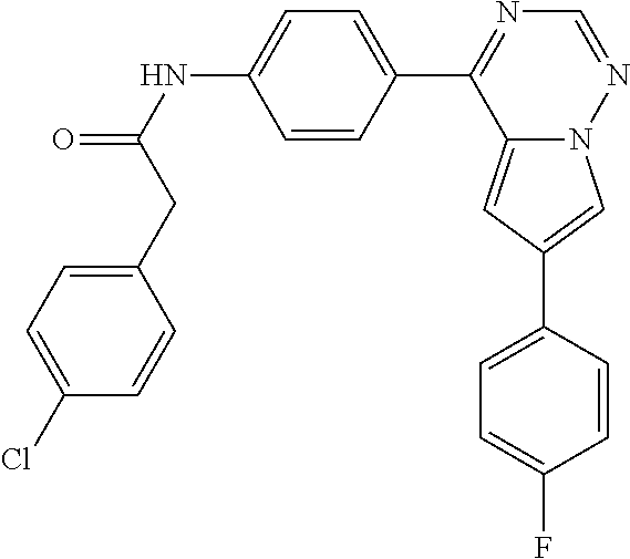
C12=CC(C3=CC=C(F)C=C3)=CN1N=CN=C2C1=CC=C(NC(=O)CC2=CC=C(Cl)C=C2)C=C1
